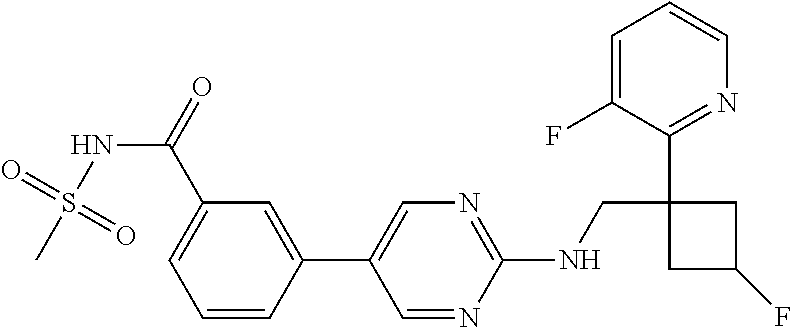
C1(NCC2(C3=NC=CC=C3F)CC(F)C2)=NC=C(C2=CC(C(NS(C)(=O)=O)=O)=CC=C2)C=N1
